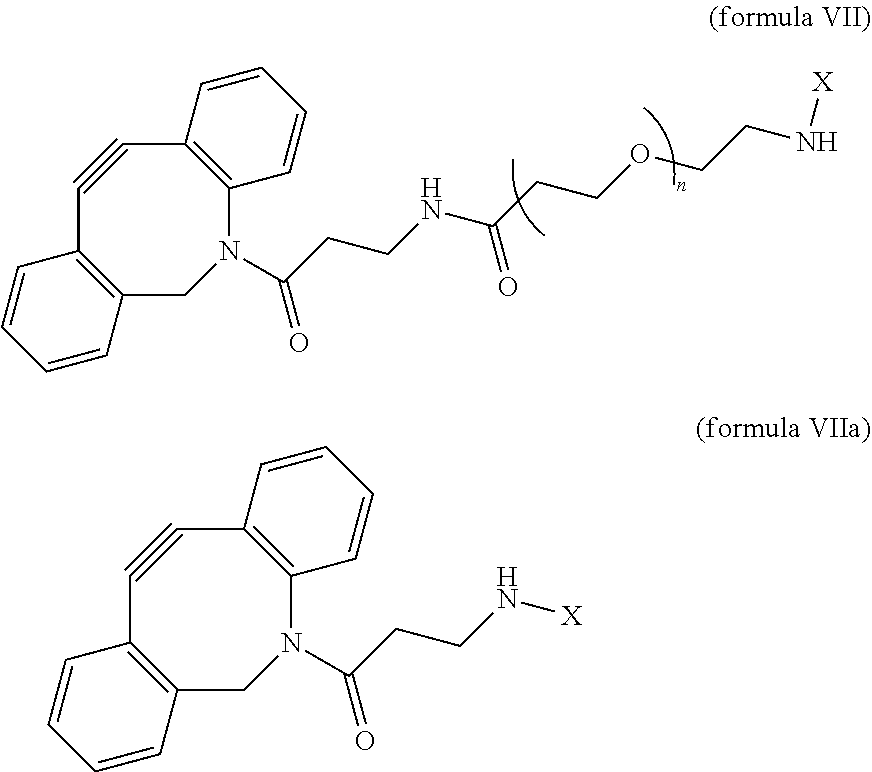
C12=C(C#CC3=C(N(C(CCNC(CCOCCN[X])=O)=O)C1)C=CC=C3)C=CC=C2.C12=C(C#CC3=C(N(C(CCN[X])=O)C1)C=CC=C3)C=CC=C2
